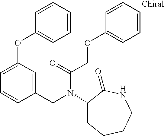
C1(CN(C(COC2=CC=CC=C2)=O)C2CCCCNC2=O)=CC(OC2=CC=CC=C2)=CC=C1
